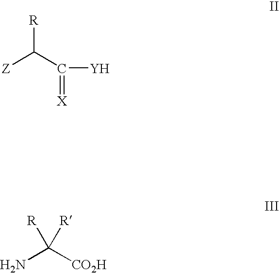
[R]C([Z])C(=[X])[Y].NC([CO2H])([R])[R]
